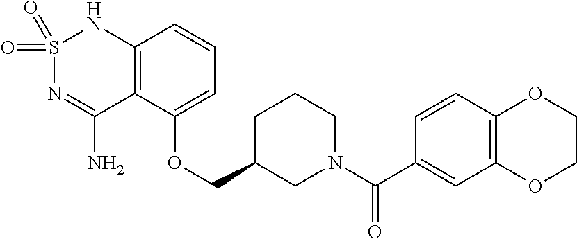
C12=C(C(OCC3CN(C(C4=CC5=C(C=C4)OCCO5)=O)CCC3)=CC=C1)C(N)=NS(=O)(=O)N2
